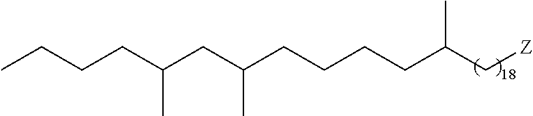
C(CC(CCCCC(C[Z])C)C)(CCCC)C
